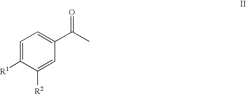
C1=C([R1])C([R2])=CC(C(C)=O)=C1
